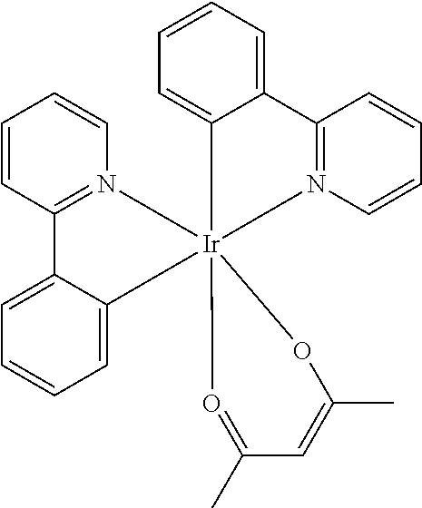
C1=C2C(=CC=C1)[Ir]13(N4=C2C=CC=C4)(C2=CC=CC=C2C2=N1C=CC=C2)O=C(C)C=C(C)O3
